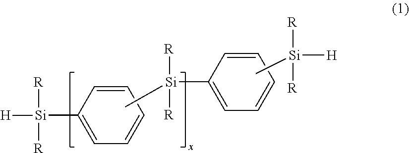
C1=CC=CC=C1[Si]([H])([R])[R].C[Si]([R])([R])C1=CC=CC=C1.C[Si]([R])([R])[H]
